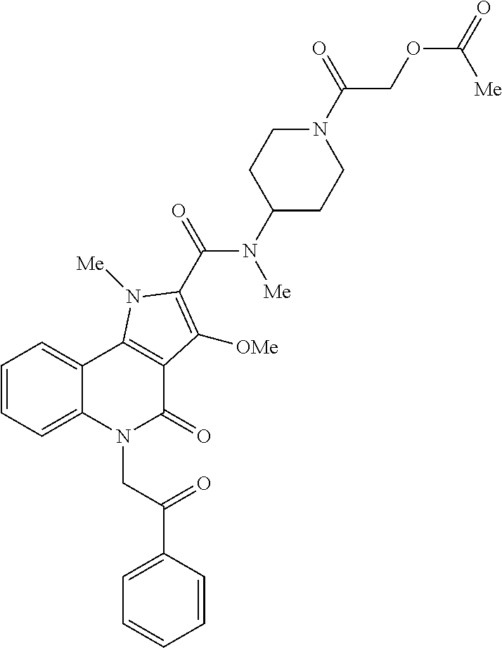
C1=CC(C(CN2C(=O)C3=C(C4=CC=CC=C24)N([Me])C(C(=O)N(C2CCN(C(COC([Me])=O)=O)CC2)[Me])=C3[OMe])=O)=CC=C1
